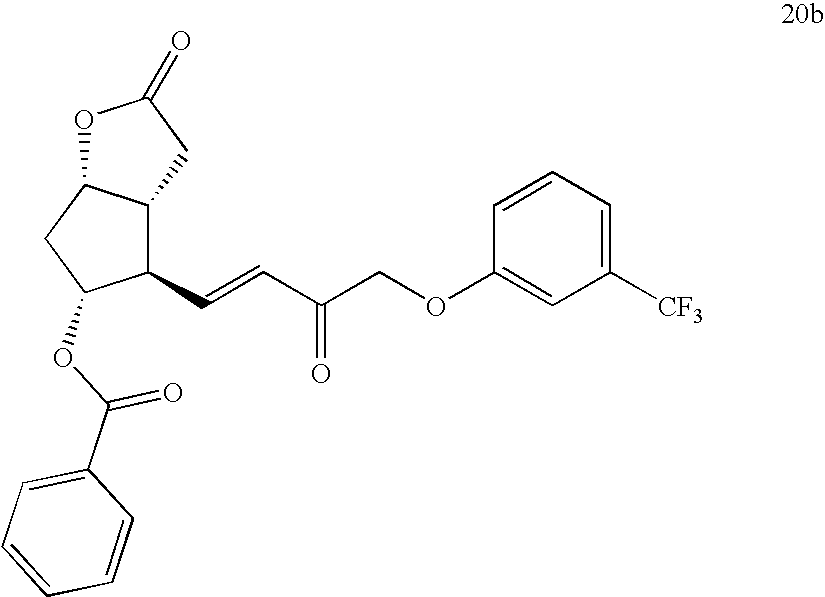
C1([CF3])=CC=CC(OCC(C=CC2C3C(CC2OC(=O)C2=CC=CC=C2)OC(=O)C3)=O)=C1
